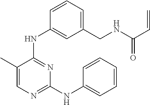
N(C1=NC=C(C)C(NC2=CC(CNC(C=C)=O)=CC=C2)=N1)C1=CC=CC=C1
